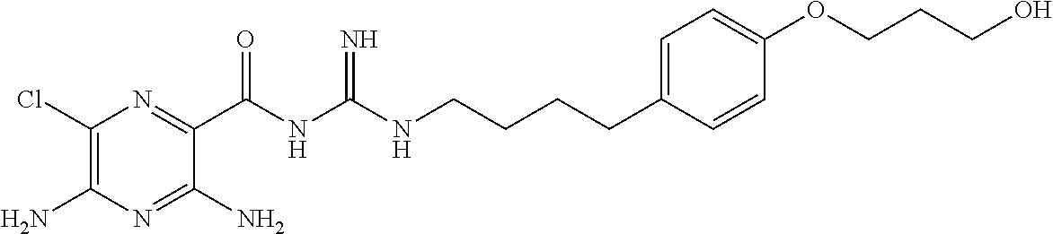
C1(Cl)=C(N)N=C(N)C(C(=O)NC(=N)NCCCCC2=CC=C(OCCCO)C=C2)=N1
